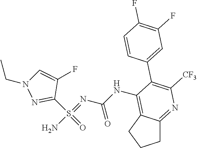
C1(S(=O)(=NC(NC2=C3C(=NC([CF3])=C2C2=CC(F)=C(F)C=C2)CCC3)=O)N)=NN(CC)C=C1F
